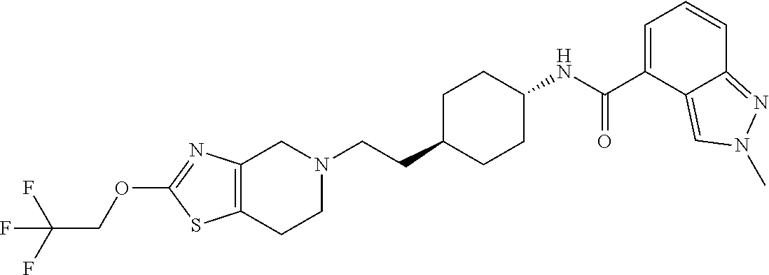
C12=C(CCN(CCC3CCC(NC(C4=CC=CC5=NN(C)C=C45)=O)CC3)C1)SC(OCC(F)(F)F)=N2
